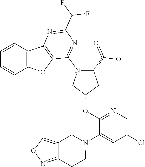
C1=CC2=C(C=C1)OC1=C2N=C(C(F)F)N=C1N1C(C(=O)O)CC(OC2=NC=C(Cl)C=C2N2CC3=CON=C3CC2)C1
